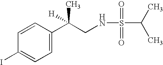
C1=C(C(CNS(=O)(=O)C(C)C)(C)[H])C=CC(I)=C1
